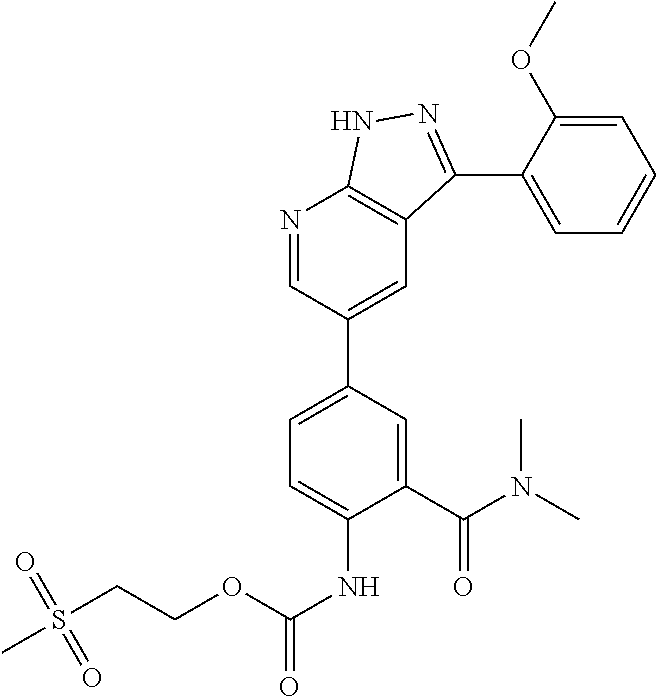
N1=CC(C2=CC=C(NC(=O)OCCS(C)(=O)=O)C(C(N(C)C)=O)=C2)=CC2=C1NN=C2C1=CC=CC=C1OC
